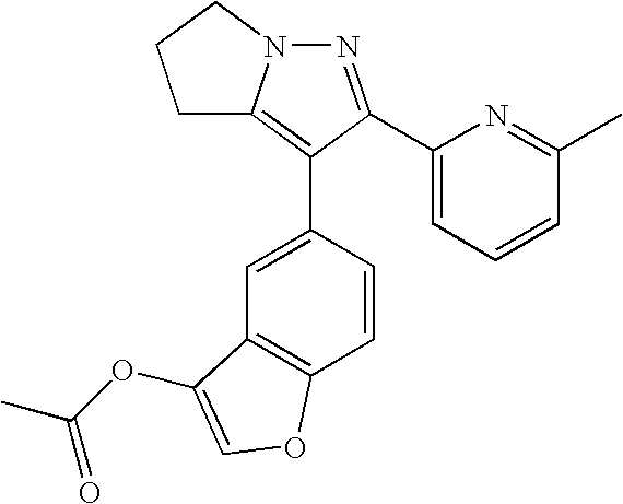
C1C2=C(C3=CC4=C(C=C3)OC=C4OC(C)=O)C(C3=CC=CC(C)=N3)=NN2CC1
